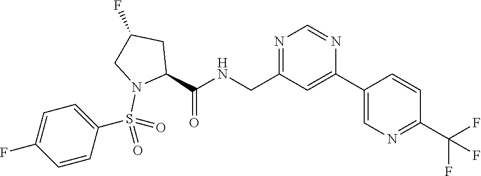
C(C1=NC=NC(C2=CN=C(C(F)(F)F)C=C2)=C1)NC(C1CC(F)CN1S(=O)(=O)C1=CC=C(F)C=C1)=O
